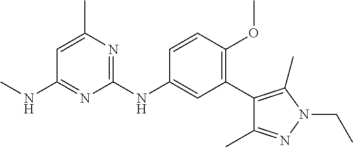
C1(C2=C(C)N(CC)N=C2C)=C(OC)C=CC(NC2=NC(C)=CC(NC)=N2)=C1
